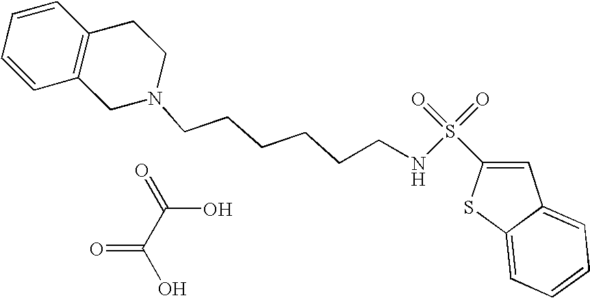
OC(=O)C(O)=O.C1=CC=CC2=C1CCN(CCCCCCNS(=O)(=O)C1=CC3=CC=CC=C3S1)C2
